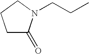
C1C(=O)N(CCC)CC1
